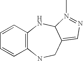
C1=CC2=C(C=C1)NCC1=CN=N(C)C1N2
